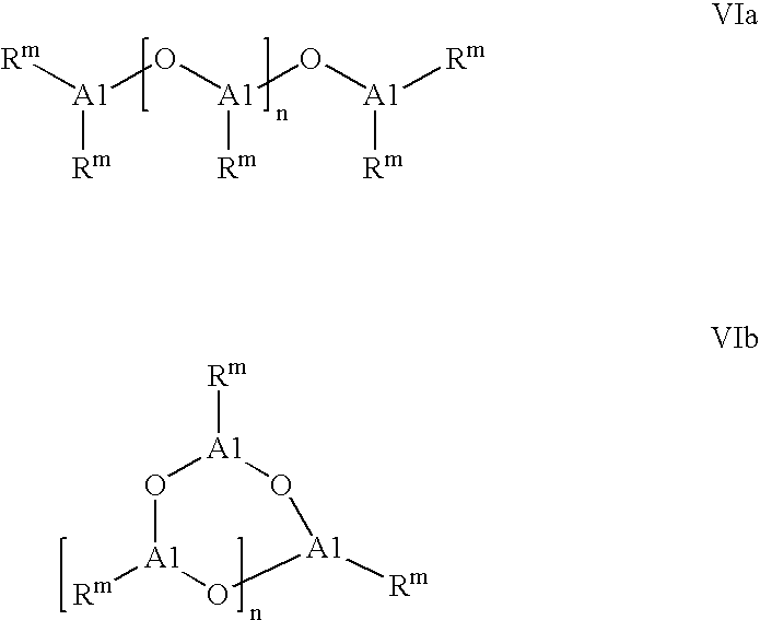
[Rm][A1](O[A1](O[A1]([Rm])[Rm])[Rm])[Rm].O1[A1]([Rm])O[A1]([Rm])O[A1]1[Rm]
